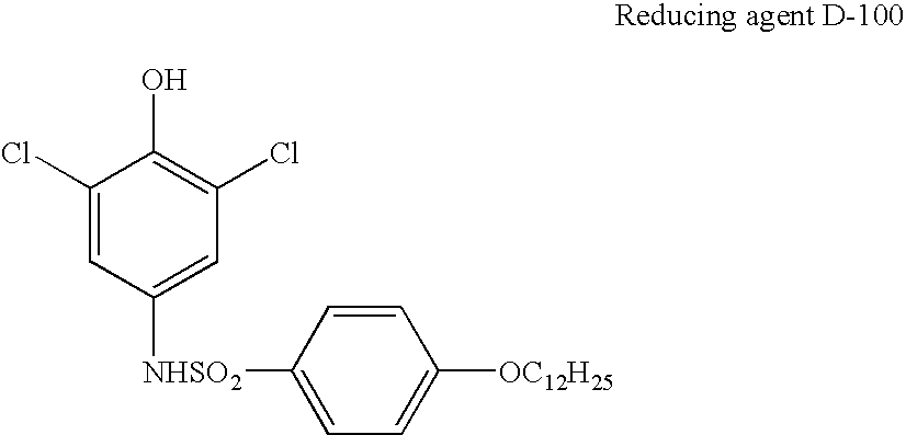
C1(Cl)=CC([NHSO2]C2=CC=C([OC12H25])C=C2)=CC(Cl)=C1O
